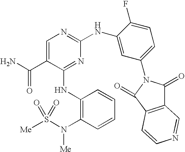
C1=C(C(N)=O)C(NC2=C(N([Me])S(=O)([Me])=O)C=CC=C2)=NC(NC2=CC(N3C(=O)C4=C(C3=O)C=CN=C4)=CC=C2F)=N1
